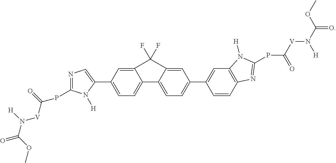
C1=C2C(=CC(C3=CC4=C(C=C3)N=C(PC(=O)[V]N(C(OC)=O)[H])N4[H])=C1)C(F)(F)C1=CC(C3=CN=C(PC(=O)[V]N([H])C(=O)OC)N3[H])=CC=C21
